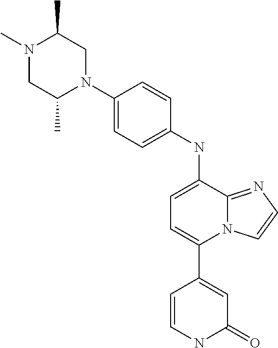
C1(C2=CC=C(NC3=CC=C(N4CC(C)N(C)CC4C)C=C3)C3=NC=CN23)=CC(=O)NC=C1
